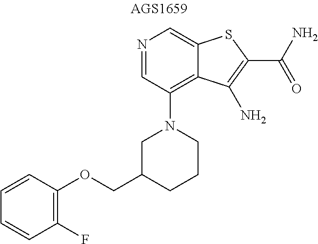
N1=CC(N2CC(COC3=C(F)C=CC=C3)CCC2)=C2C(=C1)SC(C(N)=O)=C2N
